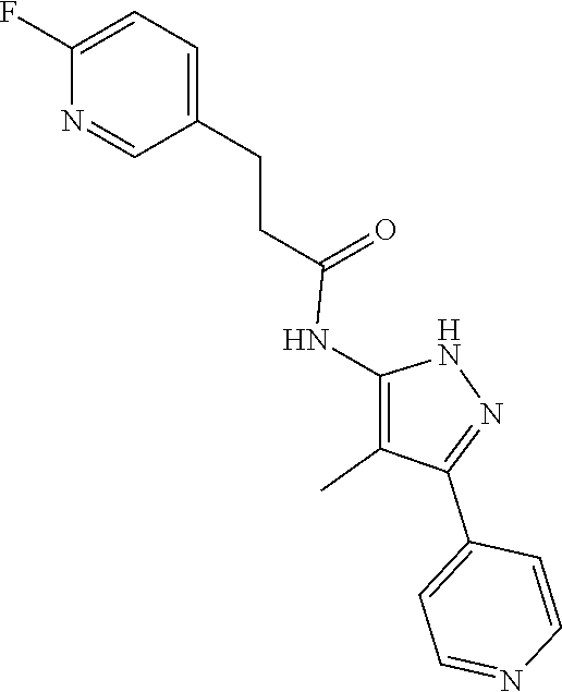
N1C(NC(CCC2=CC=C(F)N=C2)=O)=C(C)C(C2=CC=NC=C2)=N1
